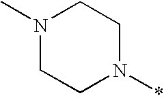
N1(*)CCN(C)CC1
